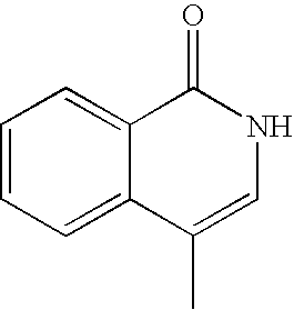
C1=CC=C2C(=C1)C(=O)NC=C2C
